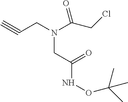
C#CCN(C(CCl)=O)CC(NOC(C)(C)C)=O
